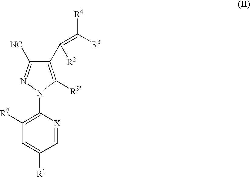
C1([R7])=C(N2C([R9])=C(C([R2])=C([R3])[R4])C([NC])=N2)[X]=CC([R1])=C1
